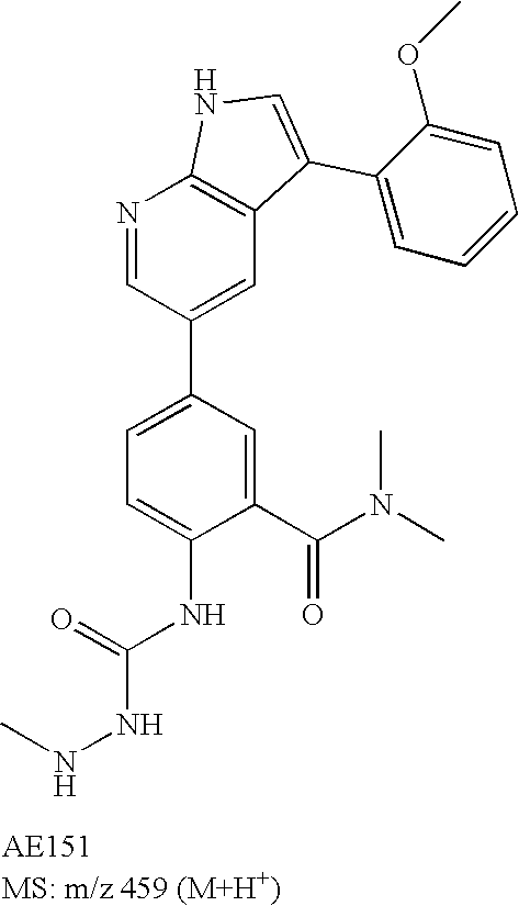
N1=CC(C2=CC=C(NC(NNC)=O)C(C(N(C)C)=O)=C2)=CC2=C1NC=C2C1=CC=CC=C1OC
